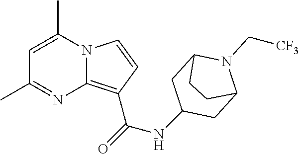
C1=C(C)N2C(=C(C(=O)NC3CC4N(C[CF3])C(C3)CC4)C=C2)N=C1C
